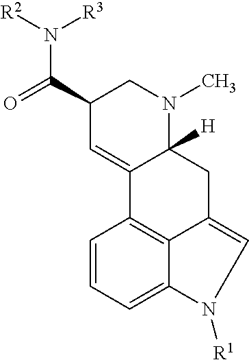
C1(C(=O)N([R2])[R3])C=C2C([H])(N(C)C1)CC1=CN([R1])C3=CC=CC2=C13
